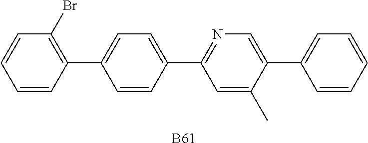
C1=CC(C2=NC=C(C3=CC=CC=C3)C(C)=C2)=CC=C1C1=C(Br)C=CC=C1.[B61]
